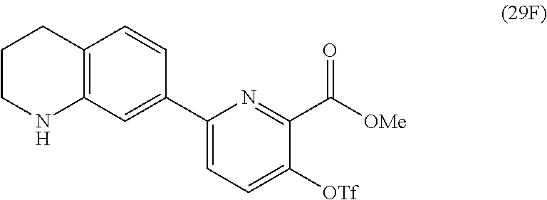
C1CNC2=C(C1)C=CC(C1=CC=C([OTf])C(C([OMe])=O)=N1)=C2
